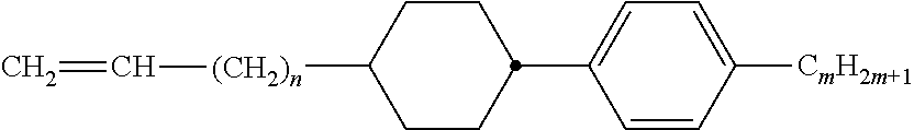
C1(C2CCC([(CH2)n]C=C)CC2)=CC=C([CmH2m+1])C=C1
